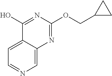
C1=C2C(=CN=C1)N=C(OCC1CC1)N=C2O
